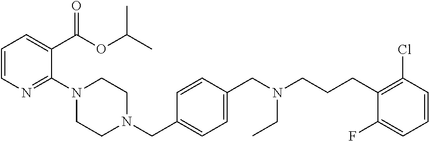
C1=CN=C(N2CCN(CC3=CC=C(CN(CCCC4=C(Cl)C=CC=C4F)CC)C=C3)CC2)C(C(OC(C)C)=O)=C1
